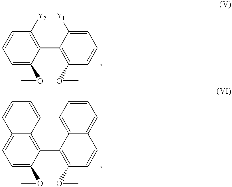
C1=CC=C(OC)C(C2=C(OC)C=CC=C2[Y1])=C1[Y2].C12=CC=C(OC)C(C3=C(OC)C=CC4=CC=CC=C34)=C1C=CC=C2
